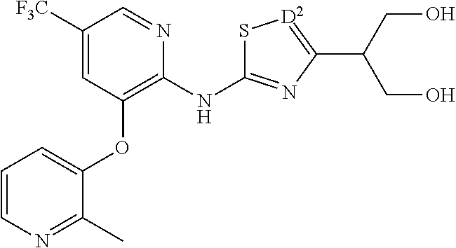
[F3C]C1=CC(OC2=CC=CN=C2C)=C(NC2=NC(C(CO)CO)=[D2]S2)N=C1
